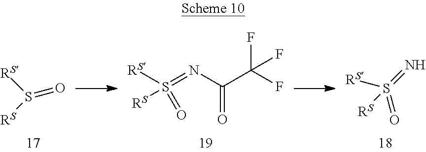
[RS]S(=O)[RS].O=S([RS])(=NC(=O)C(F)(F)F)[RS].O=S([RS])(=N)[RS]
